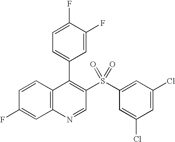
C12=C(C=CC(F)=C1)C(C1=CC=C(F)C(F)=C1)=C(S(C1=CC(Cl)=CC(Cl)=C1)(=O)=O)C=N2
